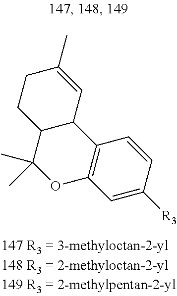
C12=C(C=C([R3])C=C1)OC(C)(C)C1C2C=C(C)CC1
